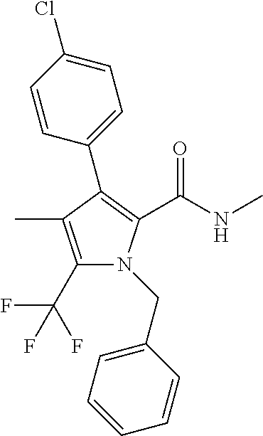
C1(C(F)(F)F)=C(C)C(C2=CC=C(Cl)C=C2)=C(C(NC)=O)N1CC1=CC=CC=C1
